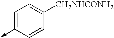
C1=C(->C)C=CC([CH2NHCONH2])=C1
